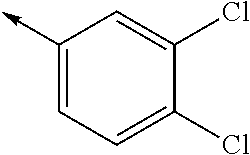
C1=C(->C)C=C(Cl)C(Cl)=C1
